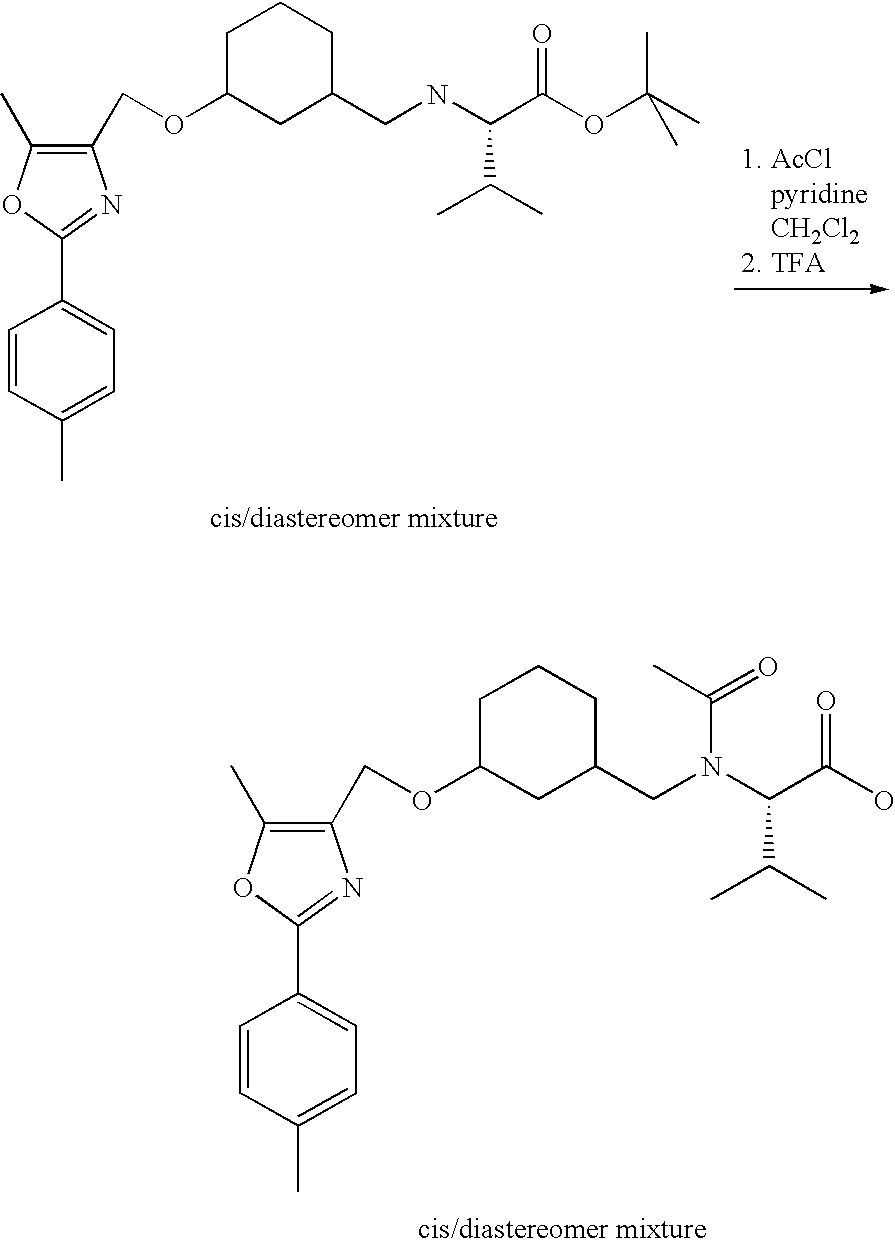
C1(COC2CC(CNC(C(OC(C)(C)C)=O)C(C)C)CCC2)=C(C)OC(C2=CC=C(C)C=C2)=N1.C1(COC2CC(CN(C(C(O)=O)C(C)C)C(C)=O)CCC2)=C(C)OC(C2=CC=C(C)C=C2)=N1
